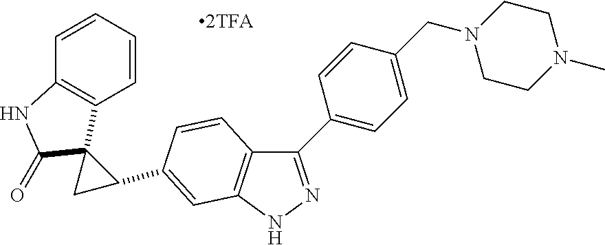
C1=CC=CC2=C1C1(C(=O)N2)CC1C1=CC2=C(C=C1)C(C1=CC=C(CN3CCN(C)CC3)C=C1)=NN2
